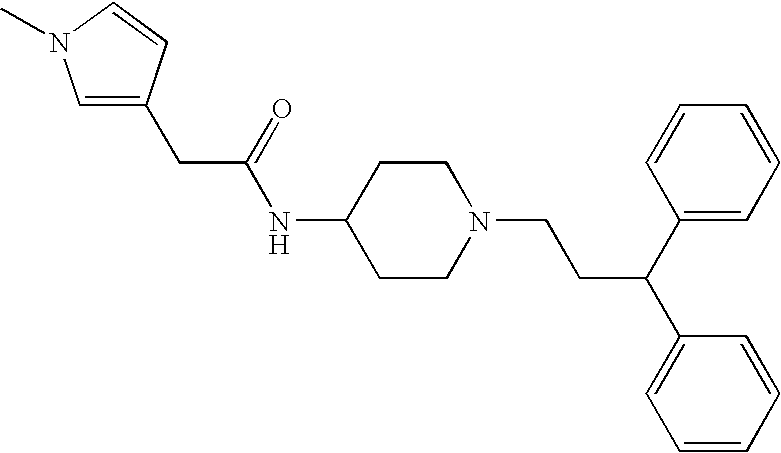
C1(NC(CC2=CN(C)C=C2)=O)CCN(CCC(C2=CC=CC=C2)C2=CC=CC=C2)CC1
